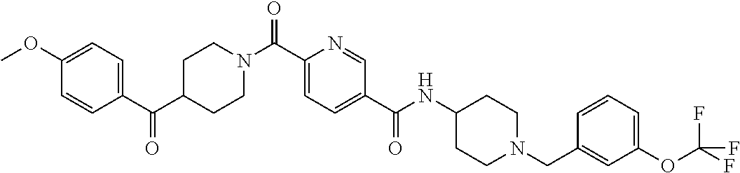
C1CN(C(C2=CC=C(C(=O)NC3CCN(CC4=CC(OC(F)(F)F)=CC=C4)CC3)C=N2)=O)CCC1C(C1=CC=C(OC)C=C1)=O
